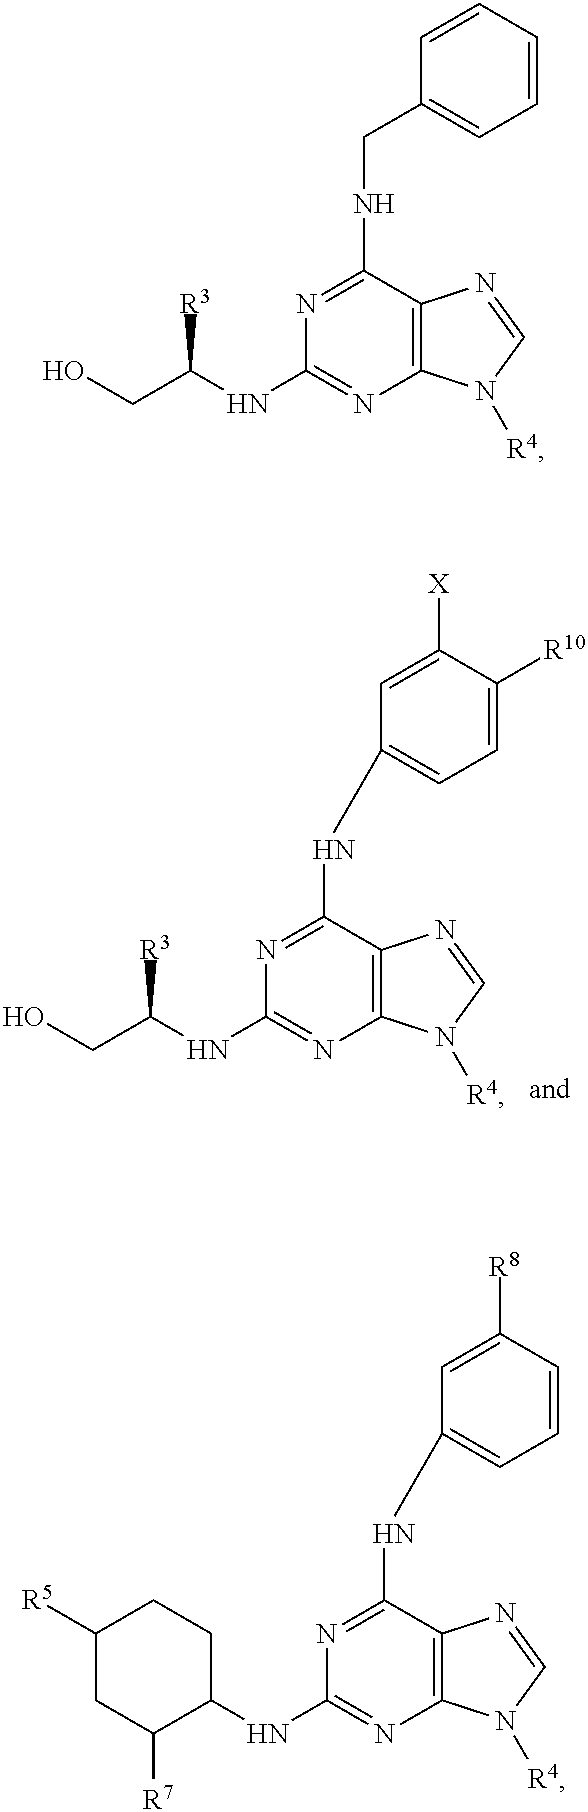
N1=C(NC2=CC=C([R10])C([X])=C2)C2=C(N=C1NC(CO)[R3])N([R4])C=N2.N1=C(NCC2=CC=CC=C2)C2=C(N=C1NC(CO)[R3])N([R4])C=N2.N1=C(NC2=CC=CC([R8])=C2)C2=C(N=C1NC1CCC([R5])CC1[R7])N([R4])C=N2
